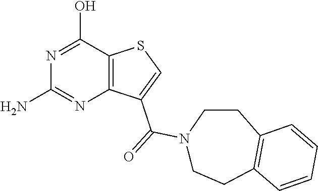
C1(N)=NC2=C(C(O)=N1)SC=C2C(=O)N1CCC2=C(CC1)C=CC=C2
